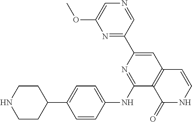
N1=CC(C2=CC3=C(C(NC4=CC=C(C5CCNCC5)C=C4)=N2)C(=O)NC=C3)=NC(OC)=C1
